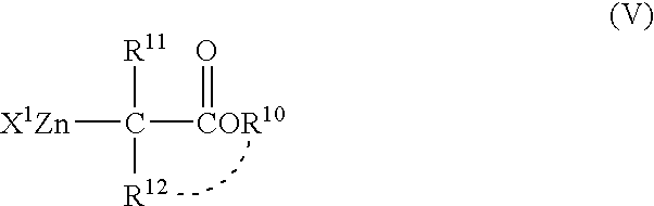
[X1Zn]C([R11])([COR10]=O)[R12]
